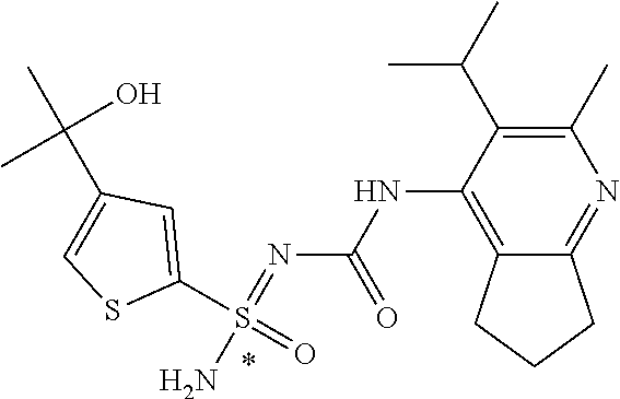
N(C1=C2C(=NC(C)=C1C(C)C)CCC2)C(N=S(N)(C1=CC(C(C)(O)C)=CS1)=O)=O
